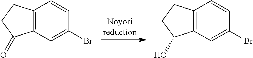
C12=C(C=C(Br)C=C1)C(=O)CC2.C12=C(C=C(Br)C=C1)C(O)CC2
